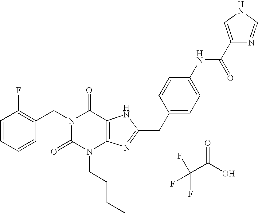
C1=CC=CC(CN2C(=O)N(CCCC)C3=C(C2=O)NC(CC2=CC=C(NC(=O)C4=CNC=N4)C=C2)=N3)=C1F.FC(C(O)=O)(F)F
